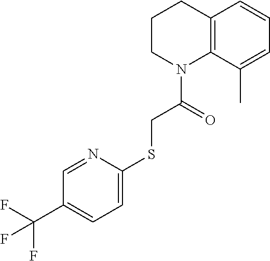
C1=CC2=C(C(C)=C1)N(C(CSC1=CC=C(C(F)(F)F)C=N1)=O)CCC2
